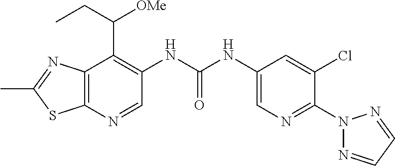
C12=C(N=CC(NC(NC3=CN=C(N4N=CC=N4)C(Cl)=C3)=O)=C1C(CC)[OMe])SC(C)=N2
